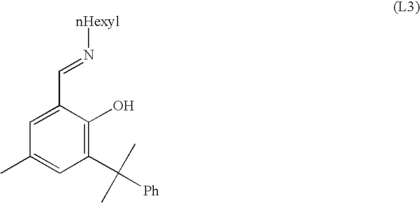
C1(C(C)(C)[Ph])=C(O)C(C=N[nHexyl])=CC(C)=C1
